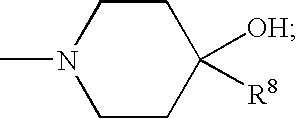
CN1CCC([OH])([R8])CC1
